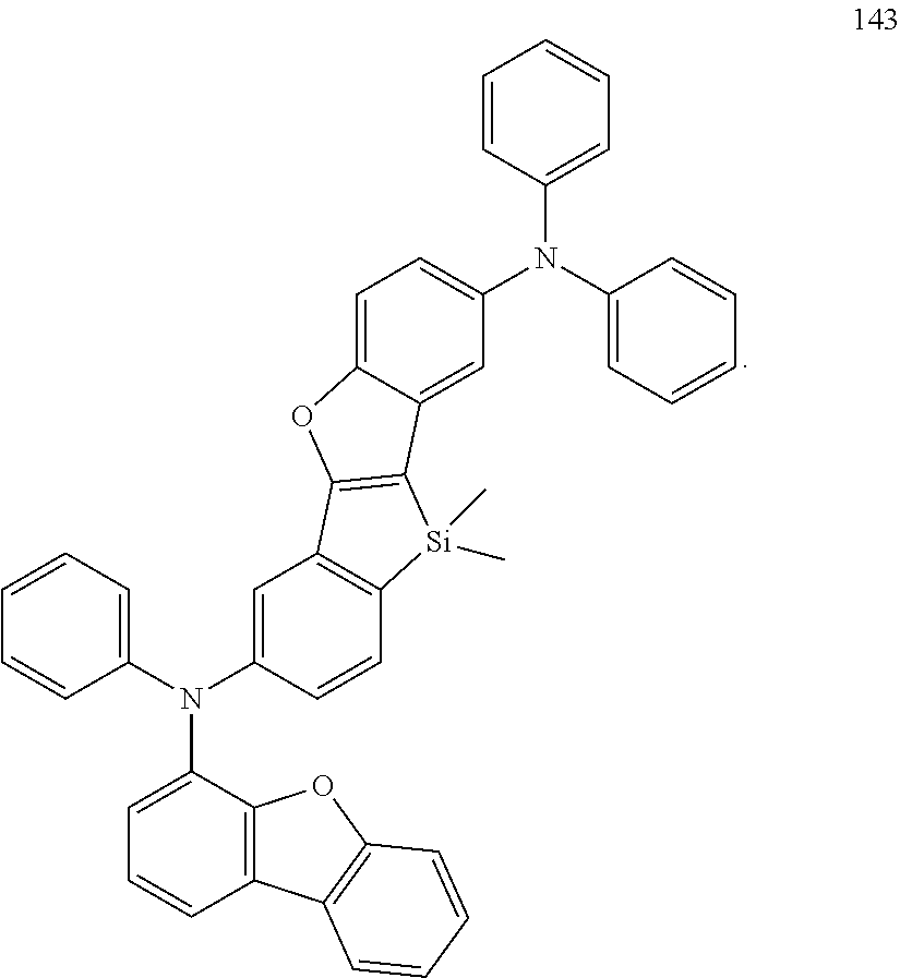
C1=C(N(C2=CC=CC=C2)C2=CC=CC=C2)C=C2C(=C1)OC1=C2[Si](C)(C)C2=C1C=C(N(C1=CC=CC3=C1OC1=C3C=CC=C1)C1=CC=CC=C1)C=C2
